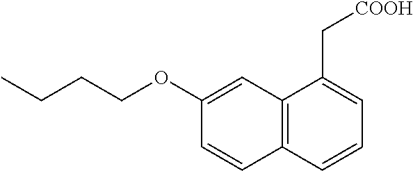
C1(OCCCC)=CC2=C(C=C1)C=CC=C2C[COOH]
